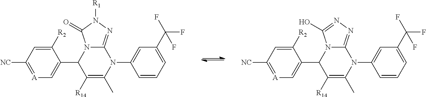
C1([R2])=CC([NC])=[A]C=C1C1C([R14])=C(C)N(C2=CC(C(F)(F)F)=CC=C2)C2=NN([R1])C(=O)N12.C1([R2])=CC([NC])=[A]C=C1C1C([R14])=C(C)N(C2=CC(C(F)(F)F)=CC=C2)C2=NN=C(O)N12
